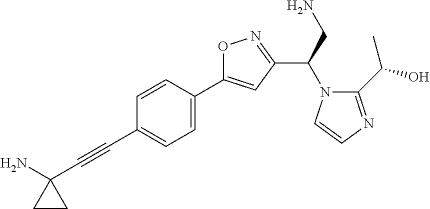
C1=CC(C2=CC(C(N3C(C(O)C)=NC=C3)CN)=NO2)=CC=C1C#CC1(N)CC1
